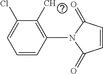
C1=CC(=O)N(C2=C(C)C(Cl)=CC=C2)C1=O
